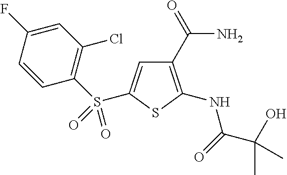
C1(C(=O)N)=C(NC(C(O)(C)C)=O)SC(S(C2=C(Cl)C=C(F)C=C2)(=O)=O)=C1
